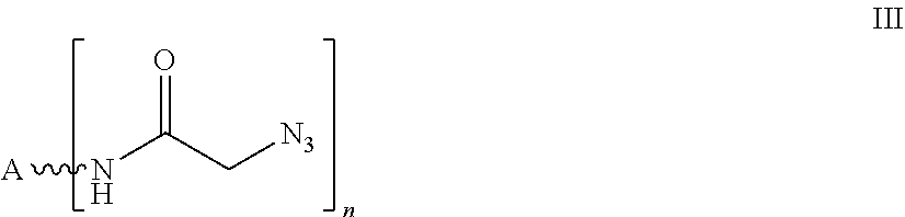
N(C(C[N3])=O)[A]
